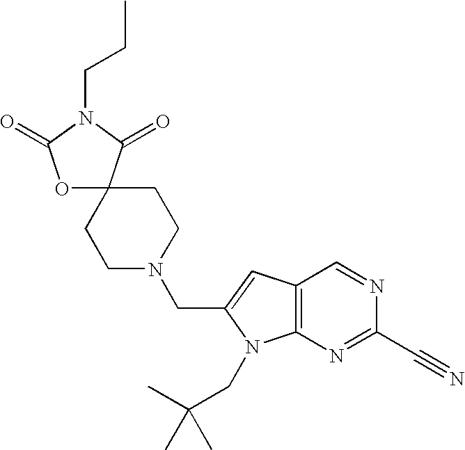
C1CN(CC2=CC3=C(N=C(C#N)N=C3)N2CC(C)(C)C)CCC12OC(=O)N(CCC)C2=O
